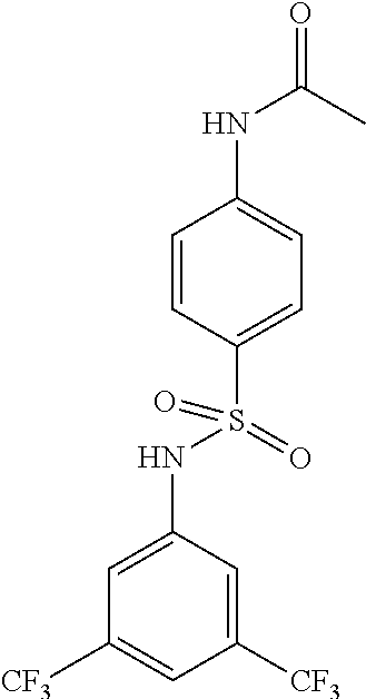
C1=CC(S(NC2=CC([CF3])=CC([CF3])=C2)(=O)=O)=CC=C1NC(=O)C
